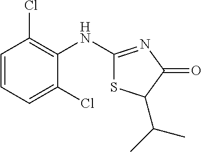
C1(NC2=NC(=O)C(C(C)C)S2)=C(Cl)C=CC=C1Cl
